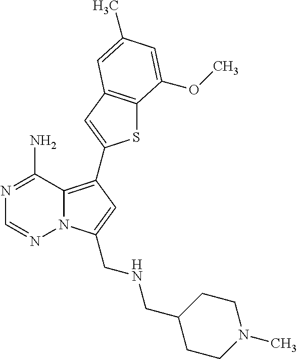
C12=C(C3=CC4=C(S3)C(OC)=CC(C)=C4)C=C(CNCC3CCN(C)CC3)N1N=CN=C2N
